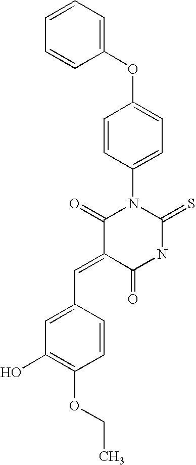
C1(OC2=CC=C(N3C(=O)C(=CC4=CC(O)=C(OCC)C=C4)C(=O)NC3=S)C=C2)=CC=CC=C1
